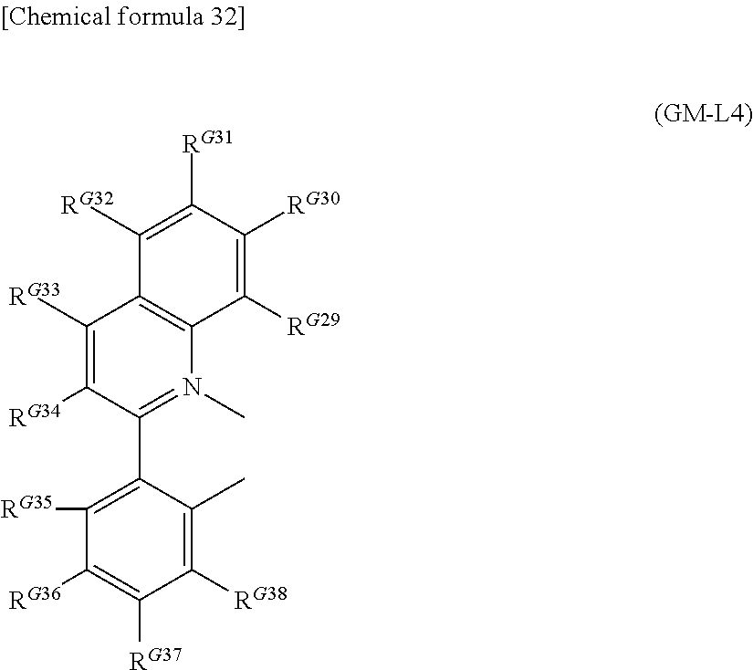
C1([RG33])=C([RG34])C(C2=C([RG35])C([RG36])=C([RG37])C([RG38])=C2C)=N(C)C2=C1C([RG32])=C([RG31])C([RG30])=C2[RG29]
